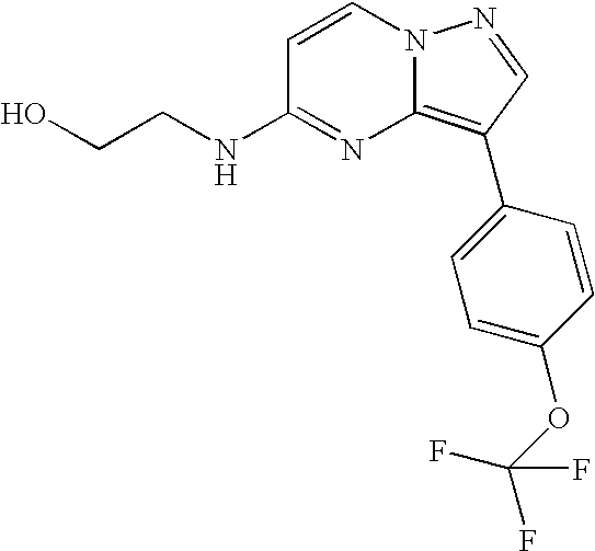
OCCNC1=NC2=C(C3=CC=C(OC(F)(F)F)C=C3)C=NN2C=C1
